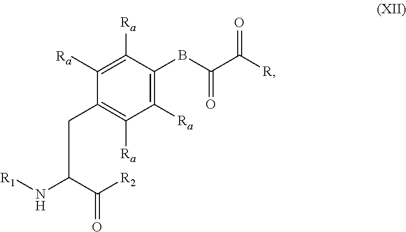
[R1]NC(C([R2])=O)CC1=C([Ra])C([Ra])=C(BC(C(=O)[R])=O)C([Ra])=C1[Ra]
